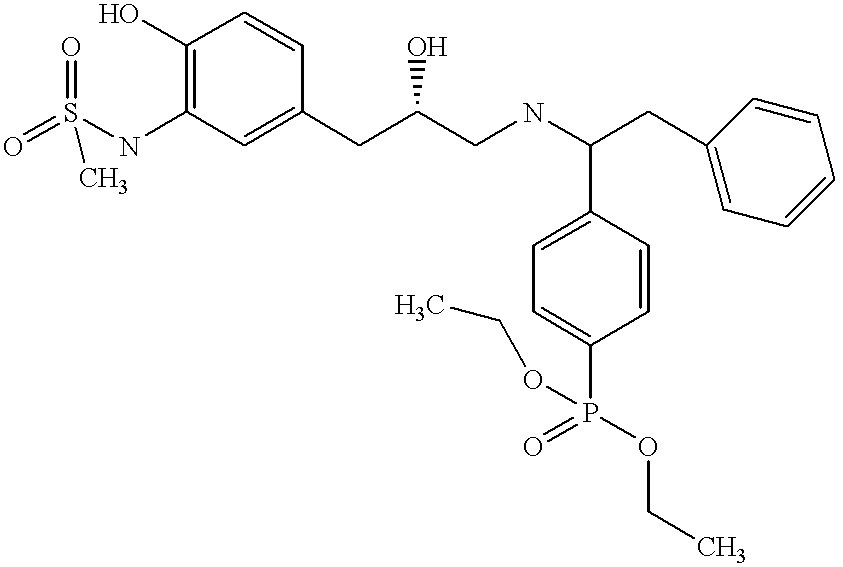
O=S(NC1=C(O)C=CC(CC(CNC(CC2=CC=CC=C2)C2=CC=C(P(OCC)(=O)OCC)C=C2)O)=C1)(=O)C
